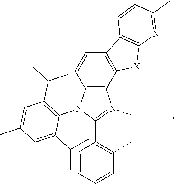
C12=C(N(C3=C(C(C)C)C=C(C)C=C3C(C)C)C(C3=C(C)C=CC=C3)=N1C)C=CC1=C2[X]C2=C1C=CC(C)=N2
